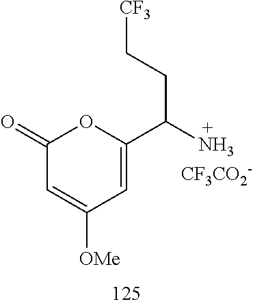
[CF3]CCC(N)C1=CC([OMe])=CC(=O)O1.[CF3CO2-]
